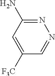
[F3C]C1=CC(N)=NN=C1
